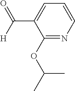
C1=CN=C(OC(C)C)C(C([H])=O)=C1
